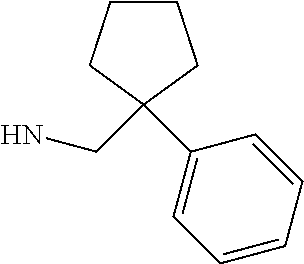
C1CCC(CN)(C2=CC=CC=C2)C1
